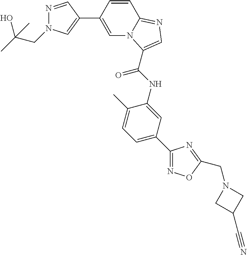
C1(C2=CC=C(C)C(NC(=O)C3=CN=C4N3C=C(C3=CN(CC(O)(C)C)N=C3)C=C4)=C2)=NOC(CN2CC(C#N)C2)=N1
